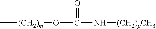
C[(CH2)m]OC(N[(CH2)pCH3])=O
